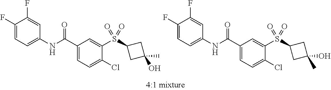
C1(F)=CC=C(NC(C2=CC=C(Cl)C(S(=O)(=O)C3CC(C)(O)C3)=C2)=O)C=C1F.C1(F)=CC=C(NC(C2=CC=C(Cl)C(S(=O)(=O)C3CC(O)(C)C3)=C2)=O)C=C1F
